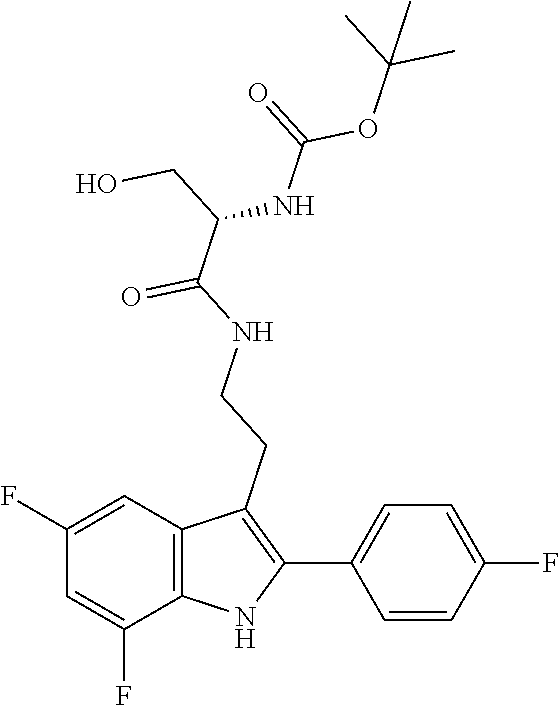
CC(C)(C)OC(=O)NC(C(=O)NCCC1=C(C2=CC=C(F)C=C2)NC2=C1C=C(F)C=C2F)CO
